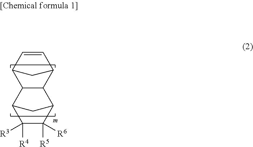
C12C=CC(C1)C1C3C([R4])([R3])C([R5])([R6])C(C21)C3
